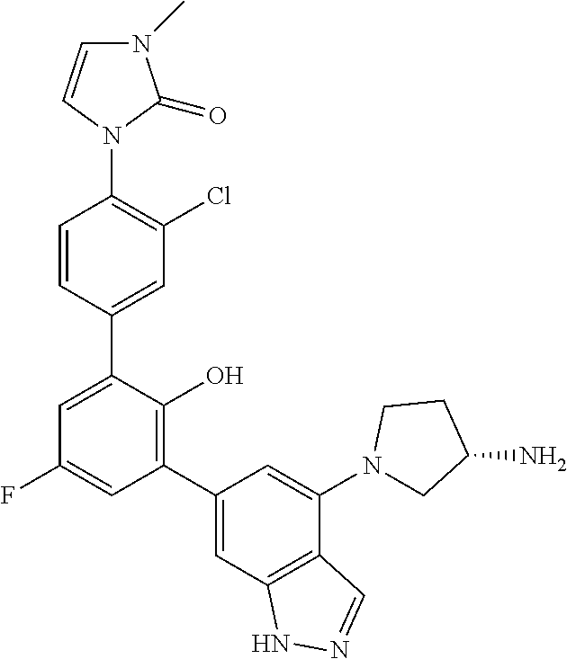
C1=CC(C2=CC(F)=CC(C3=CC4=C(C(N5CC(N)CC5)=C3)C=NN4)=C2O)=CC(Cl)=C1N1C(=O)N(C)C=C1
